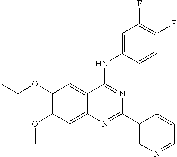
CCOC1=C(OC)C=C2C(=C1)C(NC1=CC(F)=C(F)C=C1)=NC(C1=CN=CC=C1)=N2
